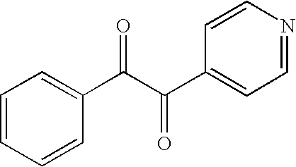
C1=CC=CC(C(C(C2=CC=NC=C2)=O)=O)=C1
